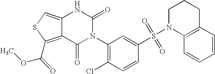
C12=C(C(=O)OC)SC=C1NC(=O)N(C1=C(Cl)C=CC(S(N3C4=C(CCC3)C=CC=C4)(=O)=O)=C1)C2=O
